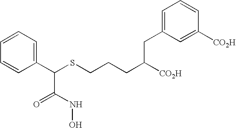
C(C(NO)=O)(SCCCC([CO2H])CC1=CC=CC([CO2H])=C1)C1=CC=CC=C1
